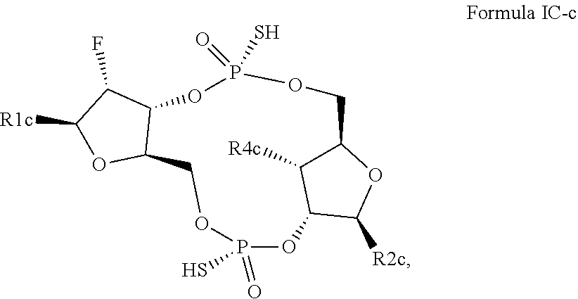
C1([R1c])OC2C(C1F)OP(S)(=O)OCC1C([R4c])C(OP(=O)(S)OC2)C([R2c])O1
